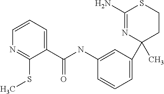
C1(N)=NC(C)(C2=CC=CC(NC(C3=CC=CN=C3SC)=O)=C2)CCS1
